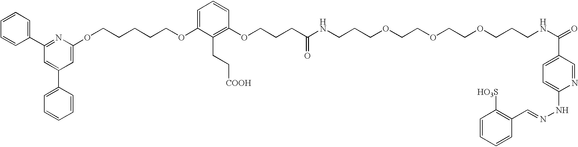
C1=CC=CC(C2=NC(OCCCCCOC3=CC=CC(OCCCC(NCCCOCCOCCOCCCNC(=O)C4=CC=C(NN=CC5=C([HO3S])C=CC=C5)N=C4)=O)=C3CC[COOH])=CC(C3=CC=CC=C3)=C2)=C1
